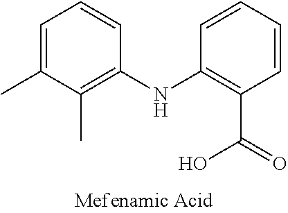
C1(C)=C(NC2=C(C(=O)O)C=CC=C2)C=CC=C1C
